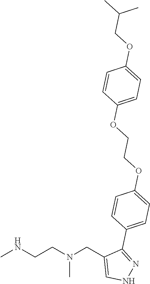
CNCCN(CC1=CNN=C1C1=CC=C(OCCOC2=CC=C(OCC(C)C)C=C2)C=C1)C
